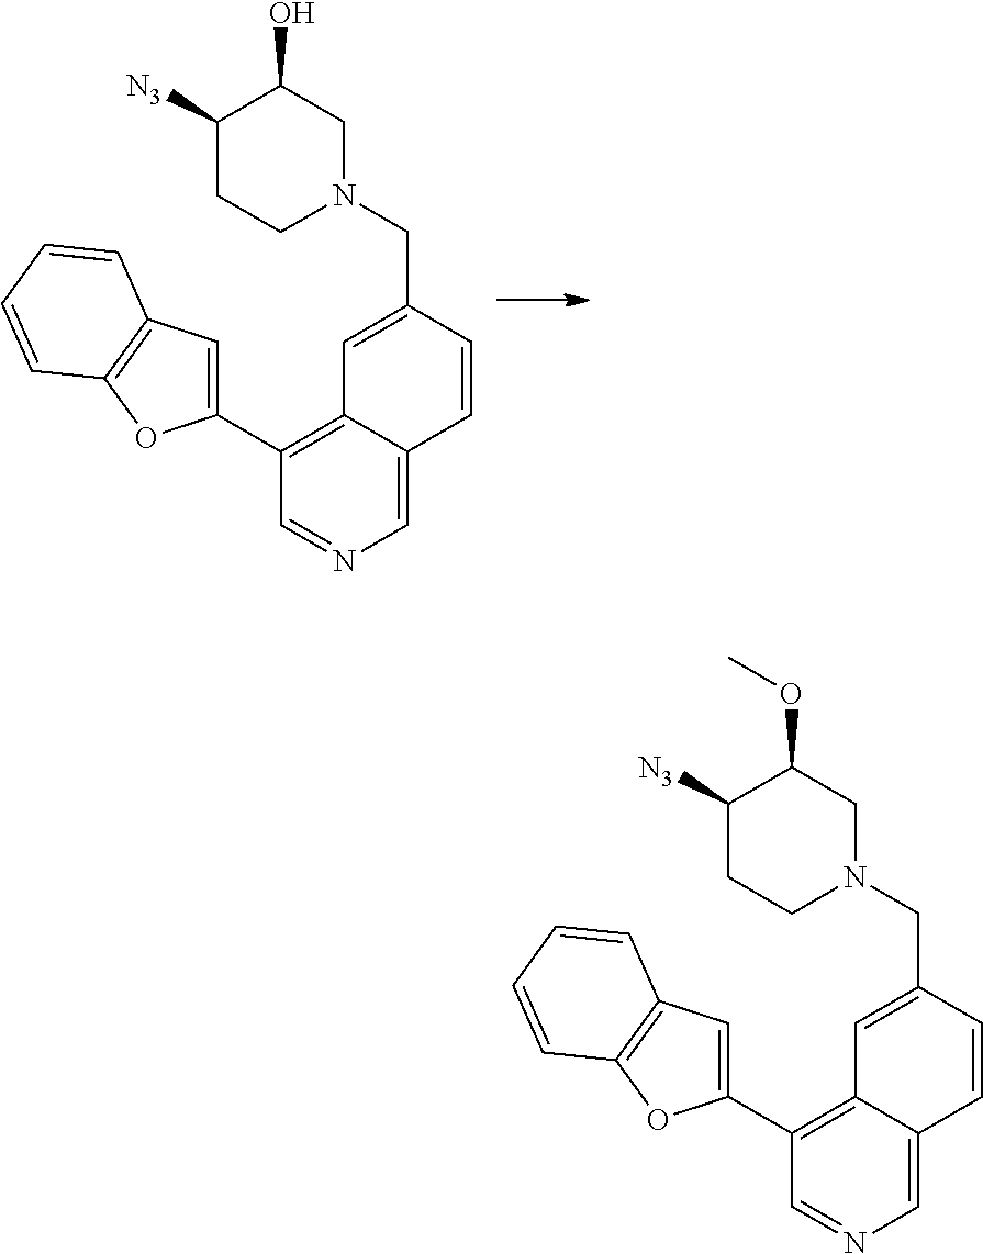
C1([N3])CCN(CC2=CC3=C(C4=CC5=C(O4)C=CC=C5)C=NC=C3C=C2)CC1O.C1([N3])CCN(CC2=CC3=C(C4=CC5=C(O4)C=CC=C5)C=NC=C3C=C2)CC1OC
